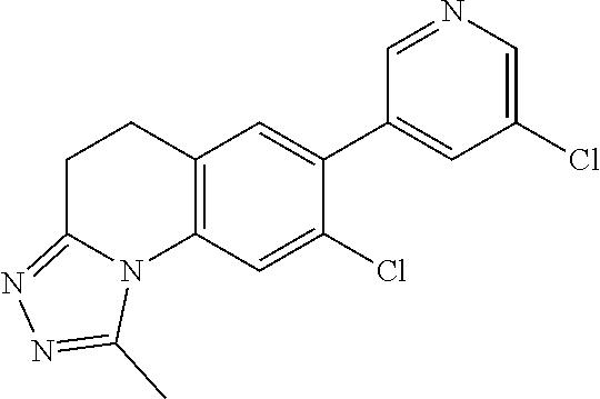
C12=C(C=C(Cl)C(C3=CC(Cl)=CN=C3)=C1)N1C(=NN=C1C)CC2
